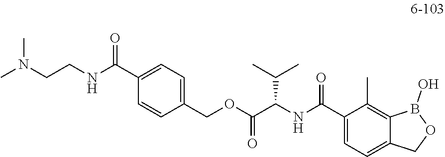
C1=CC(COC(C(NC(C2=CC=C3C(=C2C)B(O)OC3)=O)C(C)C)=O)=CC=C1C(NCCN(C)C)=O
